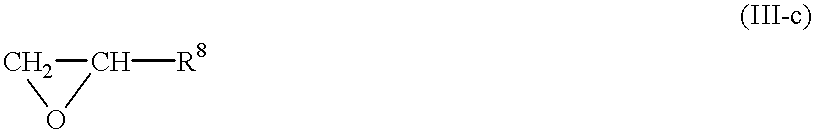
C1OC1[R8]
